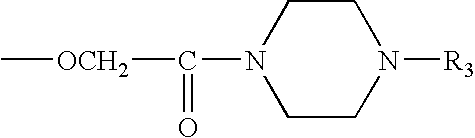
C1CN([R3])CCN1C([OCH2]C)=O
